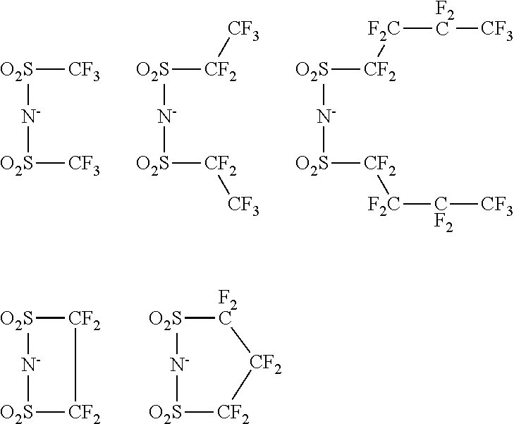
[O2S]([N-][O2S][CF3])[CF3].[O2S]([N-][O2S][CF2][CF3])[CF2][CF3].[O2S]([N-][O2S][CF2][F2C][CF2][CF3])[CF2][F2C][F2C][CF3].[CF2]1[O2S][N-][O2S][CF2]1.[F2C]1[O2S][N-][O2S][CF2][CF2]1
